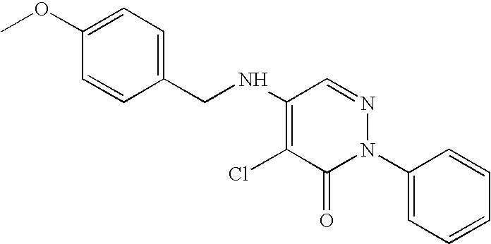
C1(OC)=CC=C(CNC2=C(Cl)C(=O)N(C3=CC=CC=C3)N=C2)C=C1
